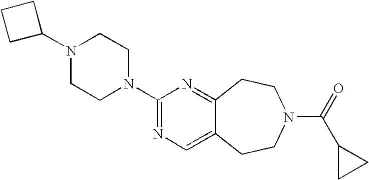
C1C(N2CCN(C3=NC=C4C(=N3)CCN(C(C3CC3)=O)CC4)CC2)CC1
